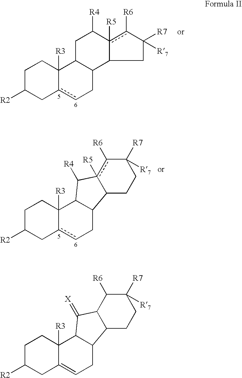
C1C([R2])Cc2cCC3C(C2([R3])C1)CC([R4])c1([R5])c([R6])C([R7])([R7])CC31.C1C([R2])Cc2cCC3C4CCC([R7])([R7])c([R6])c4([R5])C([R4])C3C2([R3])C1.C1C([R2])CC2=CCC3C4CCC([R7])([R7])C([R6])C4C(=[X])C3C2([R3])C1
